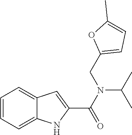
C1=CC=C2C(=C1)C=C(C(N(C(C)C)CC1=CC=C(C)O1)=O)N2
